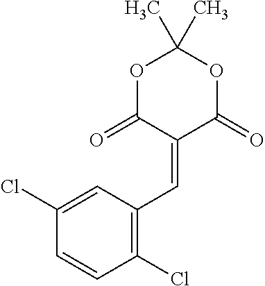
C1=C(Cl)C=CC(Cl)=C1C=C1C(=O)OC(C)(C)OC1=O
